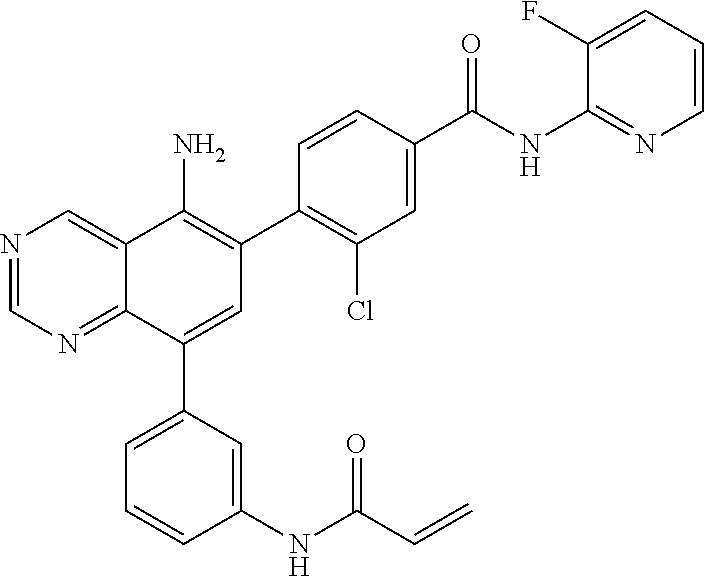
N1=CN=C2C(=C1)C(N)=C(C1=C(Cl)C=C(C(NC3=NC=CC=C3F)=O)C=C1)C=C2C1=CC=CC(NC(C=C)=O)=C1
